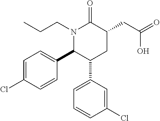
N1(CCC)C(C2=CC=C(Cl)C=C2)C(C2=CC=CC(Cl)=C2)CC(CC(=O)O)C1=O
